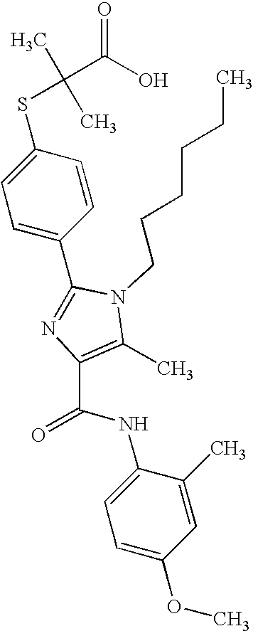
C1(C2=NC(C(NC3=CC=C(OC)C=C3C)=O)=C(C)N2CCCCCC)=CC=C(SC(C)(C)C(O)=O)C=C1
